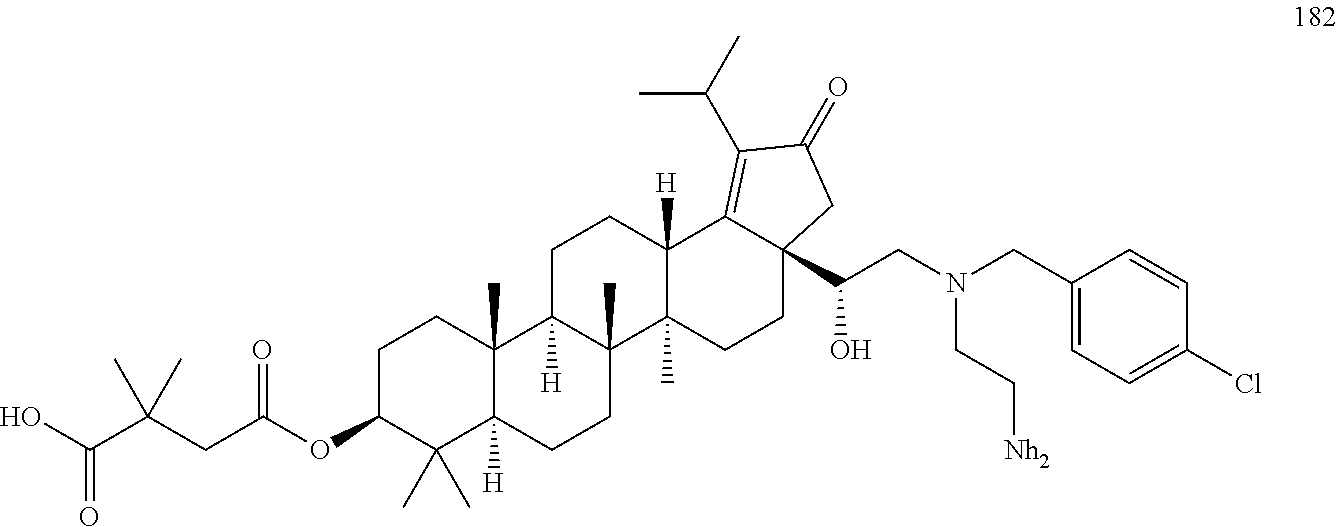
C1C(OC(CC(C(O)=O)(C)C)=O)C(C)(C)C2([H])C(C)(C1)C1([H])C(C)(CC2)C2(C)C([H])(CC1)C1=C(C(C)C)C(=O)CC1(C(CN(CC1=CC=C(Cl)C=C1)CC[Nh2])O)CC2
